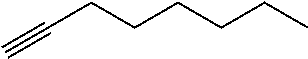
C(CCCCCC)#C
